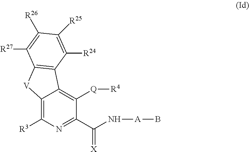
C12=C([R3])N=C(C(N[A]B)=[X])C([Q][R4])=C1C1=C([V]2)C([R27])=C([R26])C([R25])=C1[R24]
